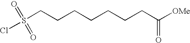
ClS(CCCCCCCC([OMe])=O)(=O)=O
